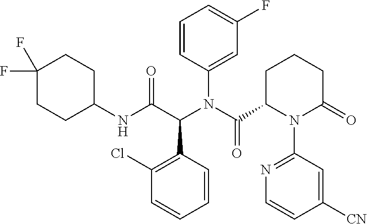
C1=CC(N(C(C2N(C3=NC=CC([CN])=C3)C(=O)CCC2)=O)C(C(NC2CCC(F)(F)CC2)=O)C2=C(Cl)C=CC=C2)=CC(F)=C1
